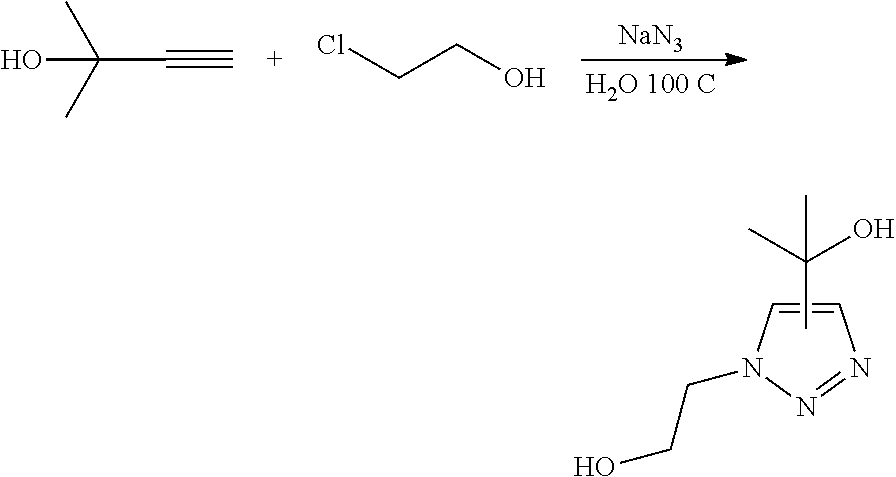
N1(CCO)N=NC=C1.CC(C)(O)C.[NaN3].C(C#C)(C)(C)O.C(CO)Cl
